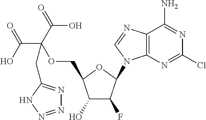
C1(O)C(F)C(N2C3=C(N=C2)C(N)=NC(Cl)=N3)OC1COC(C(O)=O)(C(=O)O)CC1=NN=NN1
